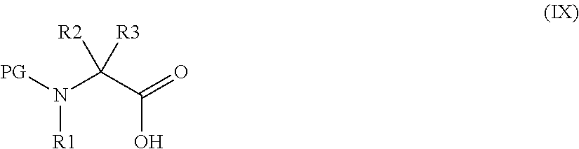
N(C([R2])([R3])C(O)=O)([R1])[PG]
